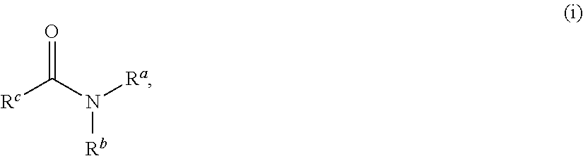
[Rc]C(=O)N([Rb])[Ra]
